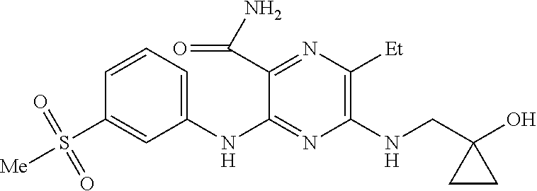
C1(NC2=NC(NCC3(O)CC3)=C([Et])N=C2C(N)=O)=CC=CC(S([Me])(=O)=O)=C1
